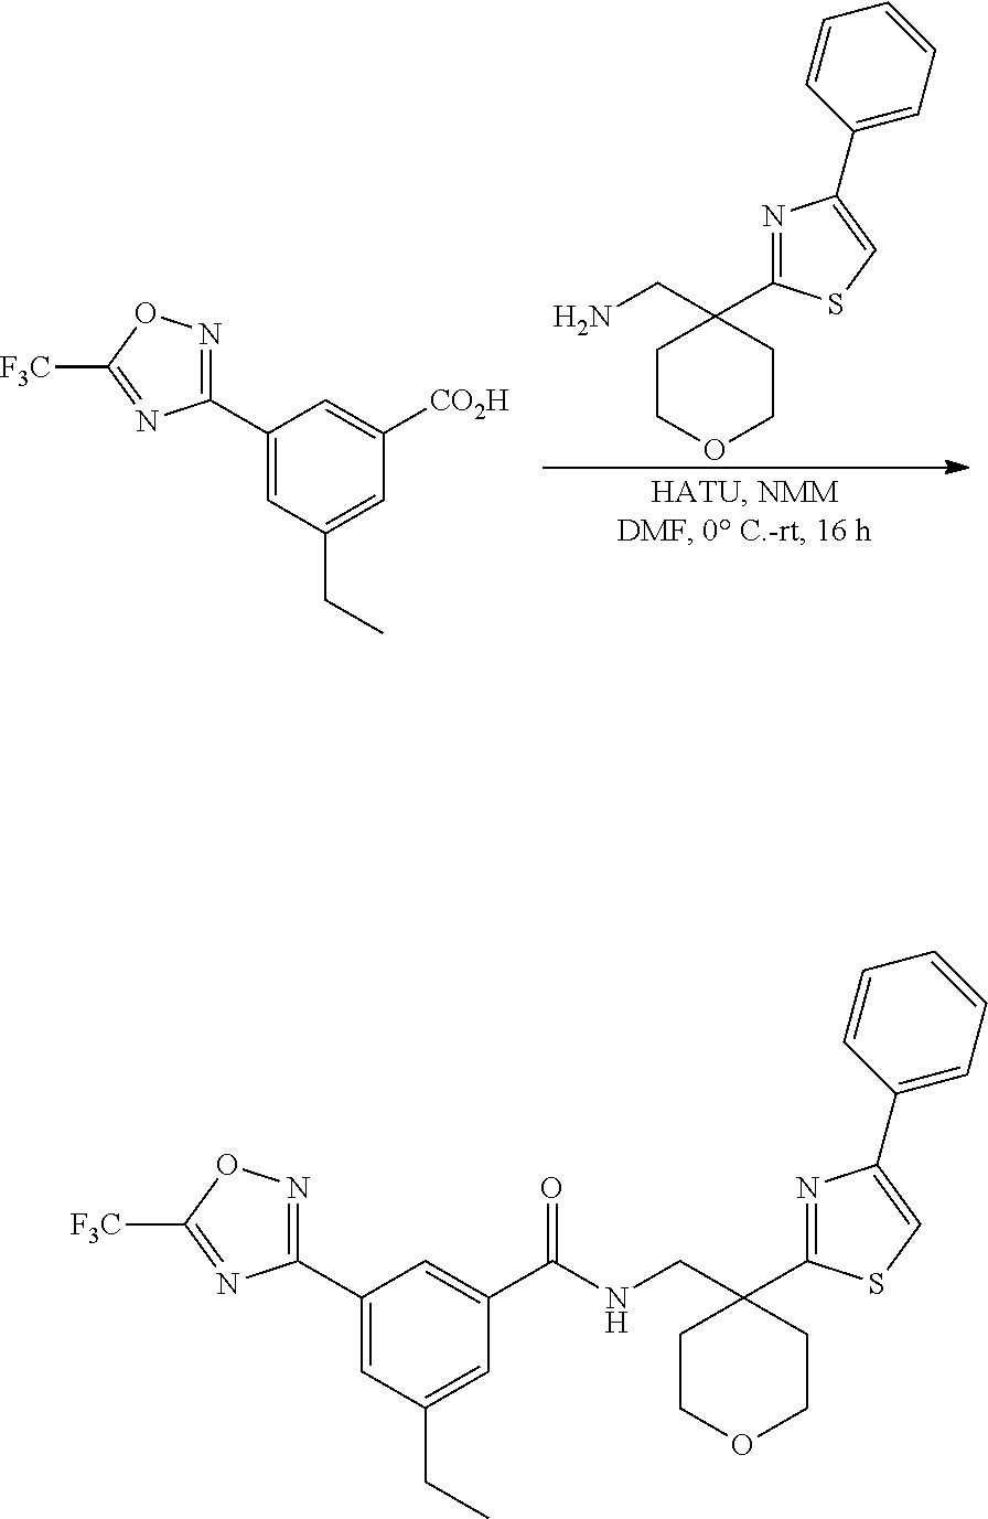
C1COCCC1(CN)C1=NC(C2=CC=CC=C2)=CS1.C1(C2=NOC([F3C])=N2)=CC(CC)=CC([CO2H])=C1.N1=C(C2=CC(CC)=CC(C(NCC3(C4=NC(C5=CC=CC=C5)=CS4)CCOCC3)=O)=C2)N=C([F3C])O1
